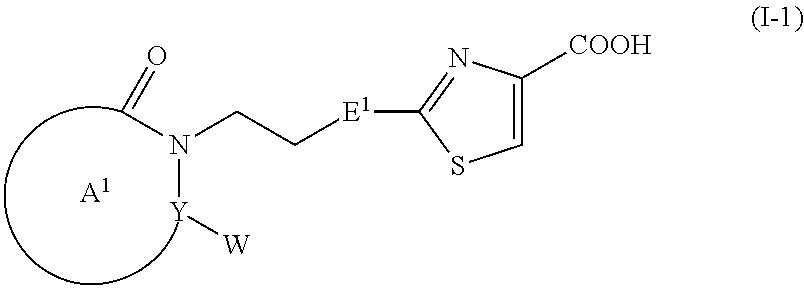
C1=C([COOH])N=C([E1]CCN([Y][W])C=O)S1.[A1]
